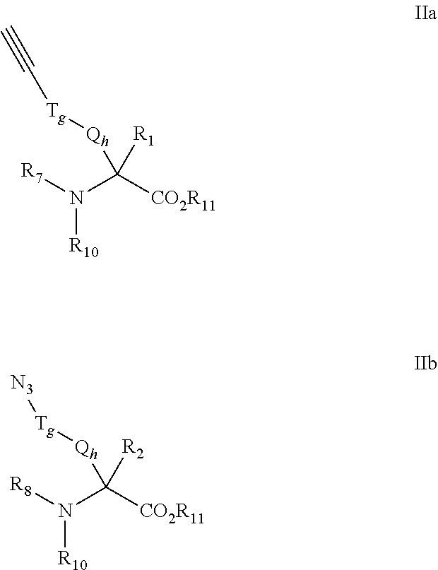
N(C([CO2R11])([Qh][Tg]C#C)[R1])([R10])[R7].N(C([CO2R11])([Qh][Tg][N3])[R2])([R10])[R8]
